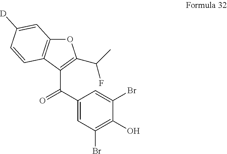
O1C2=C(C(C(C3=CC(Br)=C(O)C(Br)=C3)=O)=C1C(C)F)C=CC([D])=C2
